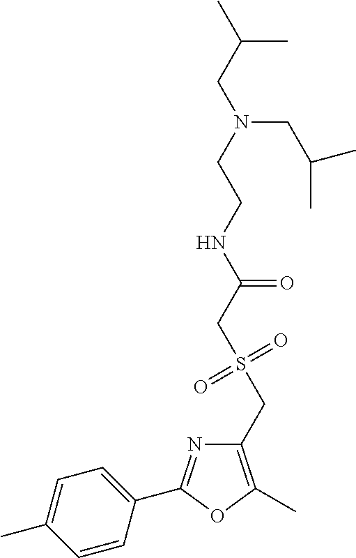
C1=C(C)C=CC(C2=NC(CS(CC(NCCN(CC(C)C)CC(C)C)=O)(=O)=O)=C(C)O2)=C1
